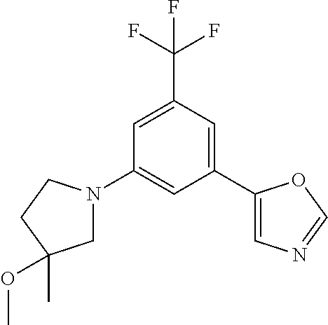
C1=C(C(F)(F)F)C=C(C2=CN=CO2)C=C1N1CC(C)(OC)CC1
